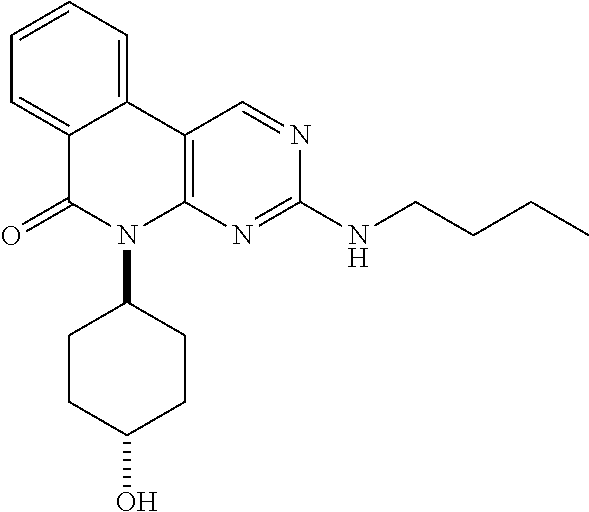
C1=CC=C2C(=C1)C(=O)N(C1CCC(O)CC1)C1=C2C=NC(NCCCC)=N1
